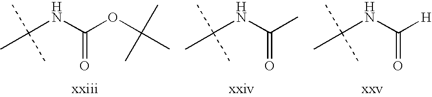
CC(NC(OC(C)(C)C)=O)(C)C.CC(NC(C)=O)(C)C.CC(NC([H])=O)(C)C
